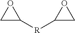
C1C([R]C2CO2)O1
